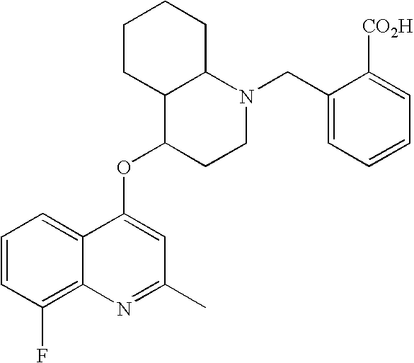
C1=CC(F)=C2C(=C1)C(OC1CCN(CC3=CC=CC=C3[CO2H])C3C1CCCC3)=CC(C)=N2
